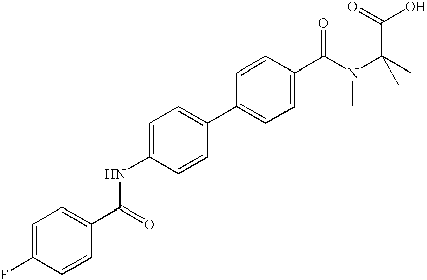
C1=C(NC(C2=CC=C(F)C=C2)=O)C=CC(C2=CC=C(C(N(C(C)(C)C(=O)O)C)=O)C=C2)=C1
